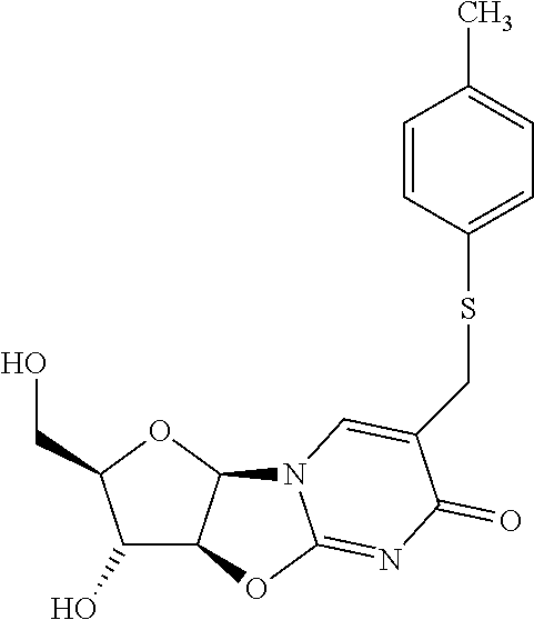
C1(O)C2C(OC1CO)N1C(=NC(=O)C(CSC3=CC=C(C)C=C3)=C1)O2
